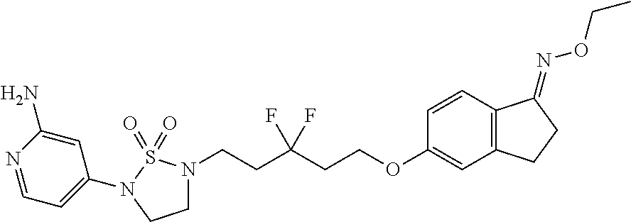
C1=CC2=C(C=C1OCCC(CCN1CCN(C3=CC=NC(N)=C3)S1(=O)=O)(F)F)CCC2=NOCC
